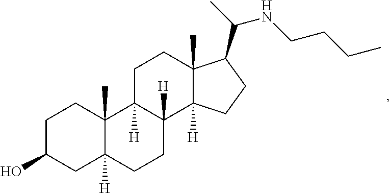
C1C(O)CC2([H])C(C)(C1)C1([H])C([H])(CC2)C2([H])C(C)(CC1)C(C(C)NCCCC)CC2
